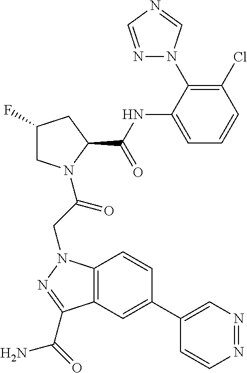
C12=C(C=C(C3=CN=NC=C3)C=C1)C(C(=O)N)=NN2CC(N1CC(F)CC1C(NC1=CC=CC(Cl)=C1N1N=CN=C1)=O)=O
